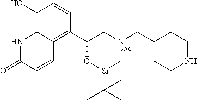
OC1=C2C(=C(C(O[Si](C)(C)C(C)(C)C)C[NBoc]CC3CCNCC3)C=C1)C=CC(=O)N2
